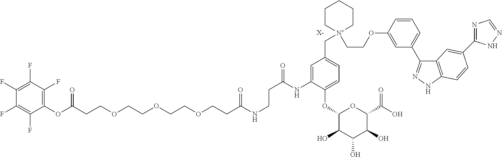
[X-].C(CCOCCOCCOCCC(NCCC(=O)NC1=CC(C[N+]2(CCOC3=CC(C4=NNC5=C4C=C(C4=NC=NN4)C=C5)=CC=C3)CCCCC2)=CC=C1OC1C(O)C(O)C(O)C(C(O)=O)O1)=O)(OC1=C(F)C(F)=C(F)C(F)=C1F)=O
